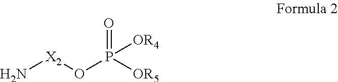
N[X2]OP([OR5])(=O)[OR4]
